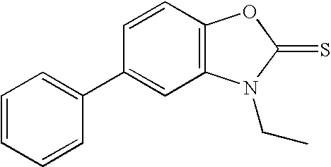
C12=C(C=CC(C3=CC=CC=C3)=C1)OC(=S)N2CC
